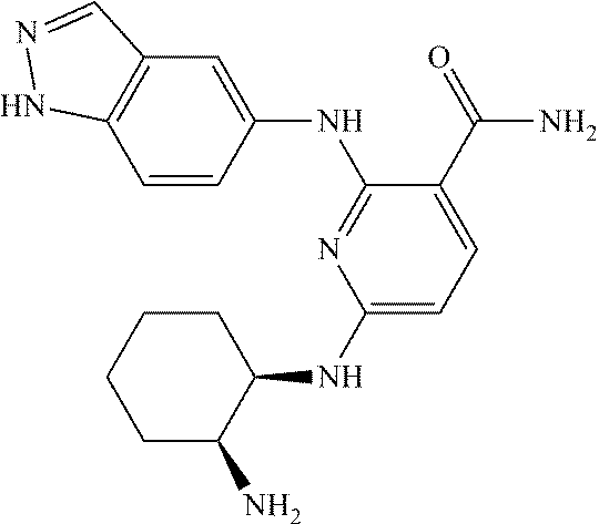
C1=CC(NC2=NC(NC3C(N)CCCC3)=CC=C2C(=O)N)=CC2=C1NN=C2
